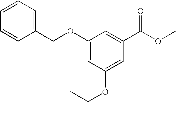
C1(COC2=CC(OC(C)C)=CC(C(OC)=O)=C2)=CC=CC=C1
